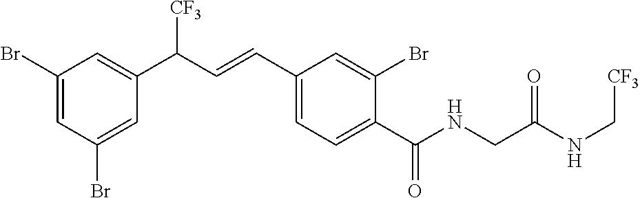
C1(Br)=CC(Br)=CC(C(C=CC2=CC=C(C(NCC(NC[CF3])=O)=O)C(Br)=C2)[CF3])=C1
